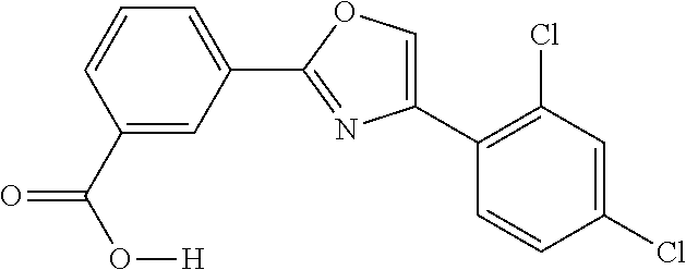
C1(C2=C(Cl)C=C(Cl)C=C2)=COC(C2=CC=CC(C(O[H])=O)=C2)=N1
